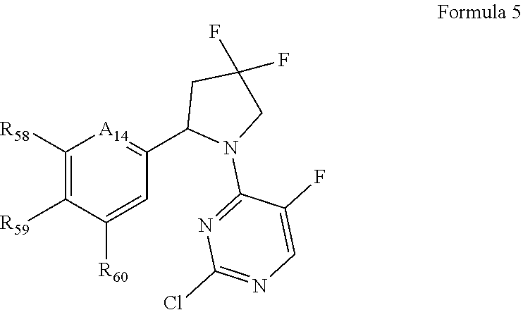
C1([R58])=C([R59])C([R60])=CC(C2N(C3=NC(Cl)=NC=C3F)CC(F)(F)C2)=[A14]1
